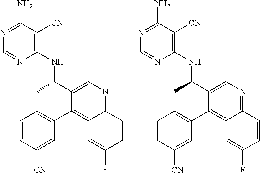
C1(NC(C2=CN=C3C(=C2C2=CC=CC([CN])=C2)C=C(F)C=C3)C)=C([CN])C(N)=NC=N1.C1(NC(C2=CN=C3C(=C2C2=CC=CC([CN])=C2)C=C(F)C=C3)C)=C([CN])C(N)=NC=N1
